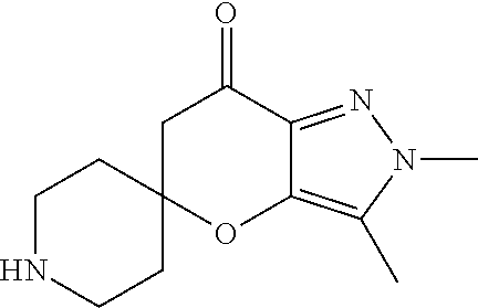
C1NCCC2(C1)OC1=C(C)N(C)N=C1C(=O)C2
